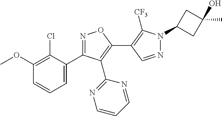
N1=CC(C2=C(C3=NC=CC=N3)C(C3=CC=CC(OC)=C3Cl)=NO2)=C([CF3])N1C1CC(O)(C)C1
